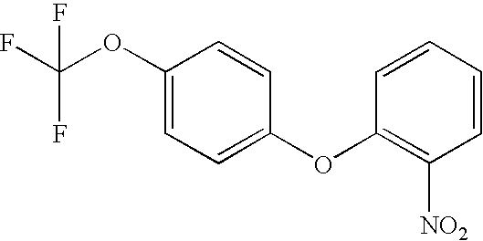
C1(OC(F)(F)F)=CC=C(OC2=C([NO2])C=CC=C2)C=C1
